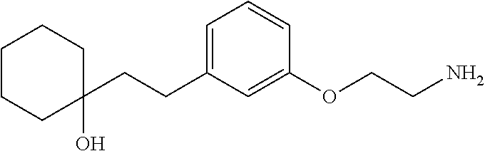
C1=C(CCC2(O)CCCCC2)C=C(OCCN)C=C1
